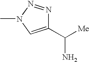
N1=NN(C)C=C1C([Me])N
